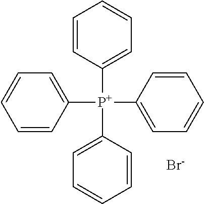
C1([P+](C2=CC=CC=C2)(C2=CC=CC=C2)C2=CC=CC=C2)=CC=CC=C1.[Br-]
